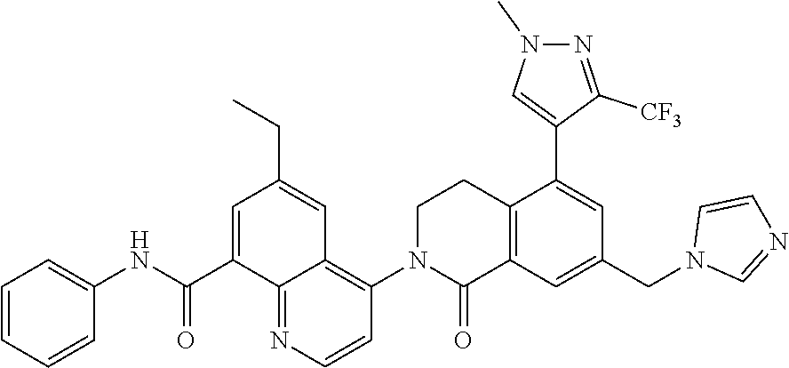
C1=C(C(NC2=CC=CC=C2)=O)C2=NC=CC(N3C(=O)C4=C(CC3)C(C3=CN(C)N=C3[CF3])=CC(CN3C=NC=C3)=C4)=C2C=C1CC
